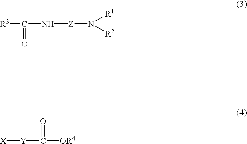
[R3]C(=O)N[Z]N([R1])[R2].[X][Y]C(=O)[OR4]
